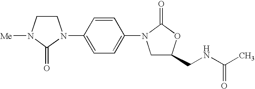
C1CN([Me])C(=O)N1C1=CC=C(N2CC(CNC(C)=O)OC2=O)C=C1
